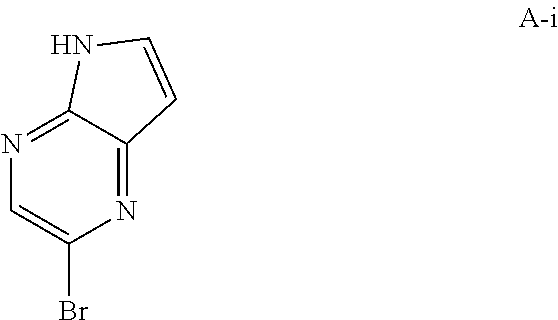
BrC1=CN=C2C(=N1)C=CN2
